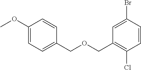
C1=C(Br)C=CC(Cl)=C1COCC1=CC=C(OC)C=C1
